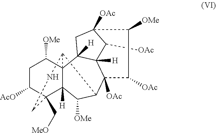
C12C3C([OMe])C4([H])C(C[MeO])(C([AcO])CC([OMe])C14C1([H])C4([H])C([OAc])C([OAc])(C1)C([OMe])C([OAc])C34[OAc])CN2
